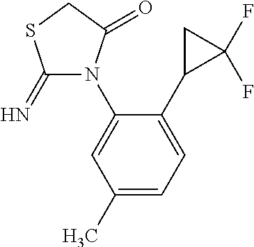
C1(=N)N(C2=CC(C)=CC=C2C2C(F)(F)C2)C(=O)CS1
